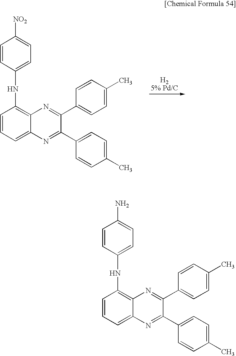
C1=CC=C2C(=C1NC1=CC=C([NO2])C=C1)N=C(C1=CC=C(C)C=C1)C(C1=CC=C(C)C=C1)=N2.C1=CC=C2C(=C1NC1=CC=C(N)C=C1)N=C(C1=CC=C(C)C=C1)C(C1=CC=C(C)C=C1)=N2
